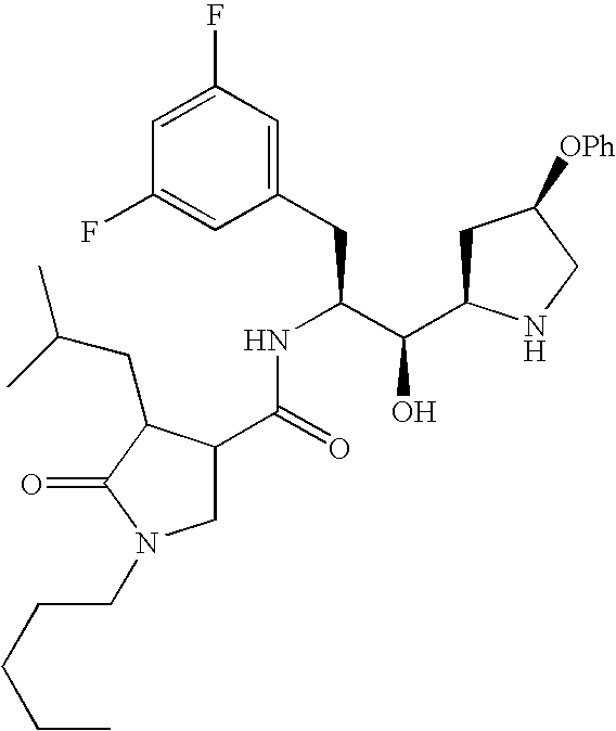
C1(F)=CC(F)=CC(CC(C(C2CC([OPh])CN2)O)NC(C2CN(CCCCC)C(=O)C2CC(C)C)=O)=C1
